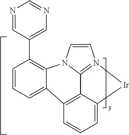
C1=CC=C2C3=C4C5=N(C=CN5C2=C1C1=CN=CN=C1)[Ir]C4=CC=C3
